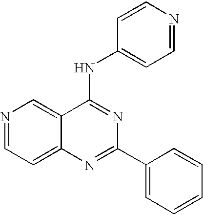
N1=CC=C2C(=C1)C(NC1=CC=NC=C1)=NC(C1=CC=CC=C1)=N2
